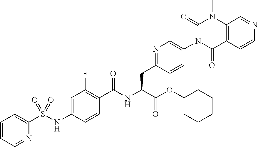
C1=CC=NC(S(NC2=CC(F)=C(C(NC(C(=O)OC3CCCCC3)CC3=NC=C(N4C(=O)C5=C(N(C)C4=O)C=NC=C5)C=C3)=O)C=C2)(=O)=O)=C1
